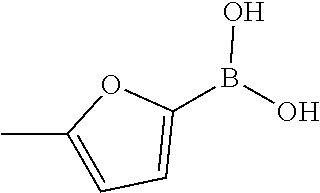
C1(B(O)O)=CC=C(C)O1
